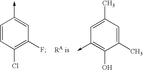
C1=CC(->C)=CC(F)=C1Cl.C1(->C)=C(O)C(C)=CC(C)=C1
